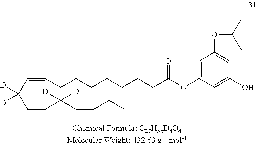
C1=C(OC(CCCCCCCC=CC(C=CC(C=CCC)([D])[D])([D])[D])=O)C=C(O)C=C1OC(C)C
